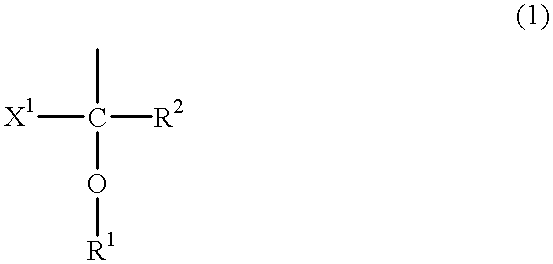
CC([R2])([X1])O[R1]
